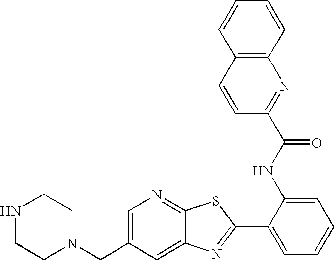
C12=CC(CN3CCNCC3)=CN=C1SC(C1=CC=CC=C1NC(=O)C1=NC3=C(C=C1)C=CC=C3)=N2
